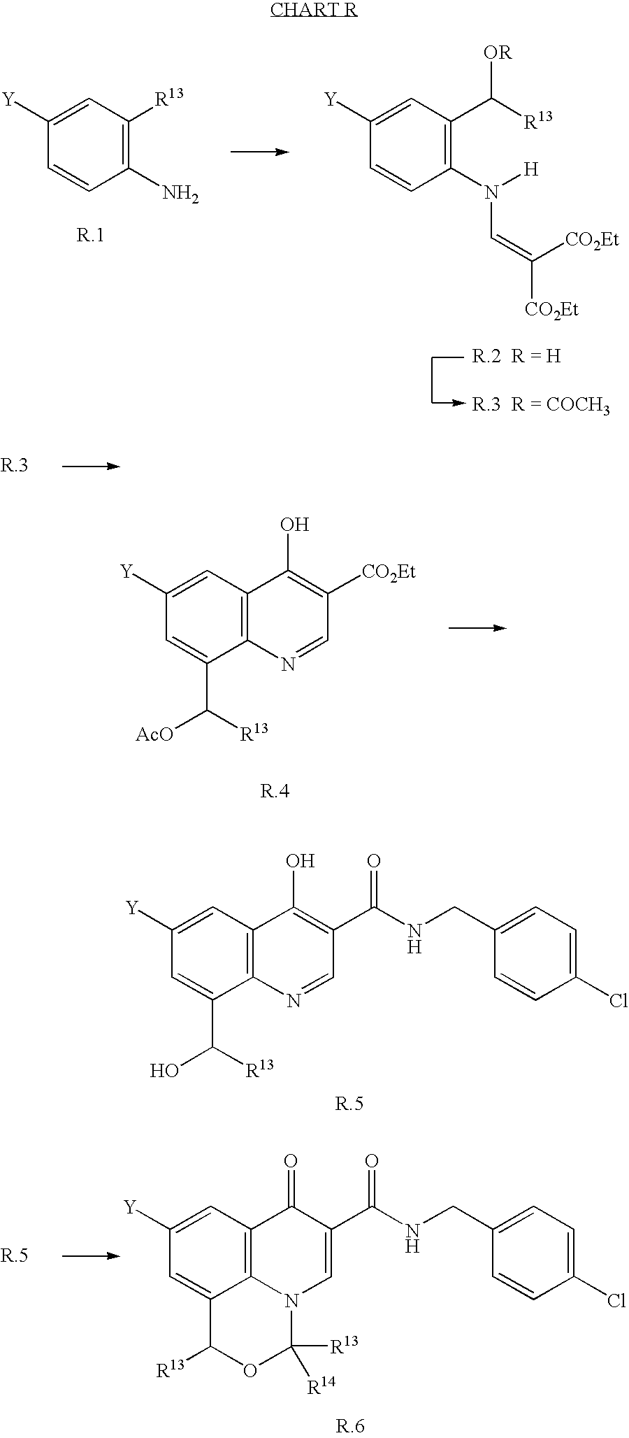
C12=C(C=C([Y])C=C1C([R13])O)C(O)=C(C(NCC1=CC=C(Cl)C=C1)=O)C=N2.[Y]C1=CC([R13])=C(N)C=C1.[Y]C1=CC(C([R13])[OR])=C(N([H])C=C([CO2Et])[CO2Et])C=C1.C12=C(C=C([Y])C=C1C([R13])[AcO])C(O)=C([CO2Et])C=N2.C12=C3C=C([Y])C=C1C([R13])OC([R13])([R14])N2C=C(C(NCC1=CC=C(Cl)C=C1)=O)C3=O
